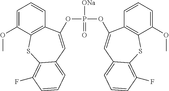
P([ONa])(=O)(OC1=CC2=CC=CC(F)=C2SC2=C1C=CC=C2OC)OC1=CC2=CC=CC(F)=C2SC2=C1C=CC=C2OC
